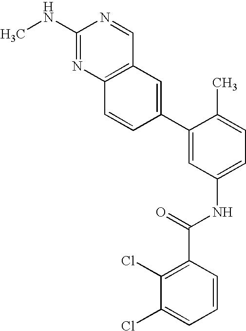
C1(NC)=NC2=C(C=N1)C=C(C1=CC(NC(C3=C(Cl)C(Cl)=CC=C3)=O)=CC=C1C)C=C2
